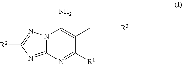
N12C(=NC([R2])=N1)N=C([R1])C(C#C[R3])=C2N
